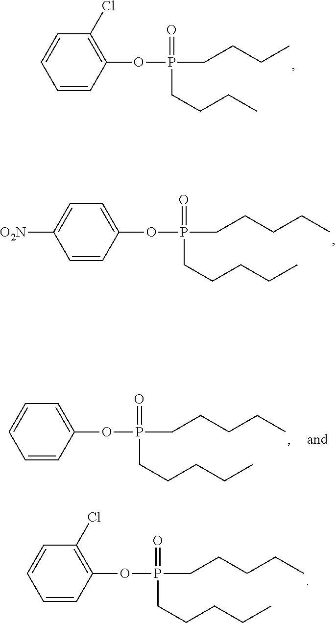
C1=CC(OP(CCCC)(=O)CCCC)=C(Cl)C=C1.C1=CC(OP(CCCCC)(=O)CCCCC)=CC=C1[O2N].C1=CC(OP(CCCCC)(=O)CCCCC)=C(Cl)C=C1.C1=CC(OP(CCCCC)(=O)CCCCC)=CC=C1
